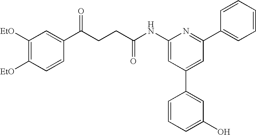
C1([EtO])=C([EtO])C=CC(C(CCC(NC2=CC(C3=CC(O)=CC=C3)=CC(C3=CC=CC=C3)=N2)=O)=O)=C1
